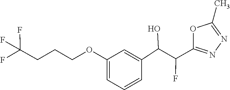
C1(C)=NN=C(C(F)C(C2=CC(OCCCC(F)(F)F)=CC=C2)O)O1
